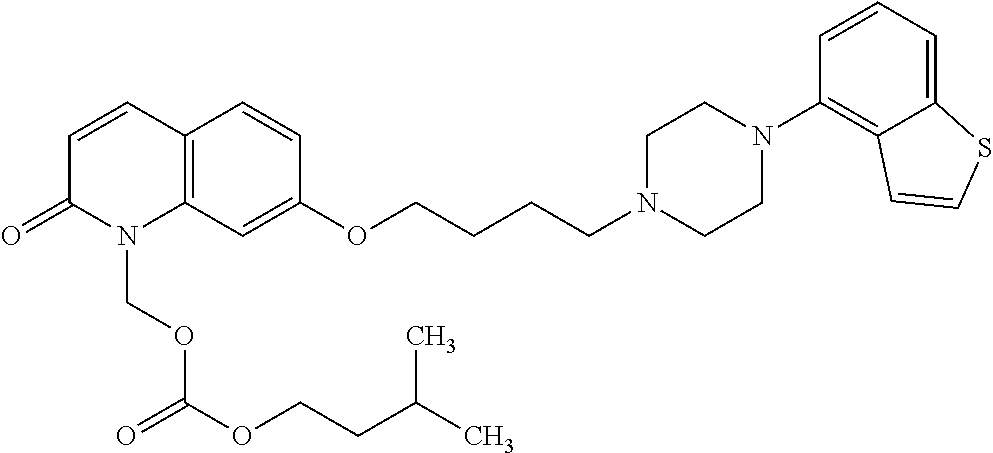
C1=CC2=C(N(COC(OCCC(C)C)=O)C1=O)C=C(OCCCCN1CCN(C3=C4C(=CC=C3)SC=C4)CC1)C=C2
